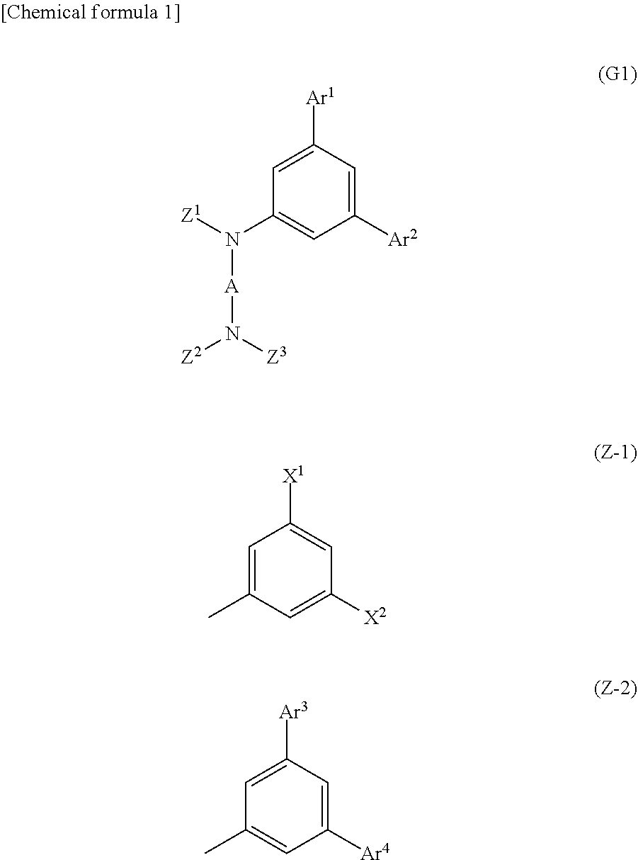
C1([Ar2])=CC([Ar1])=CC(N([Z1])[A]N([Z2])[Z3])=C1.C1([X2])=CC(C)=CC([X1])=C1.C1([Ar4])=CC([Ar3])=CC(C)=C1
